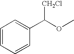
C1=CC=CC(C(OC)[CH2Cl])=C1
